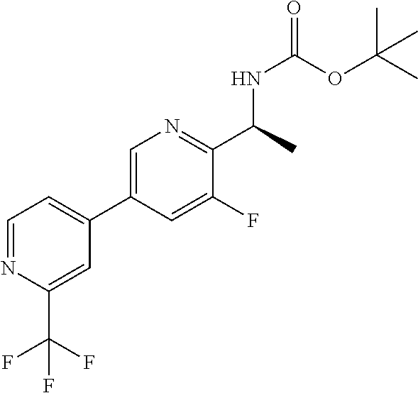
C1=C(C2=CC=NC(C(F)(F)F)=C2)C=C(F)C(C(NC(OC(C)(C)C)=O)C)=N1
